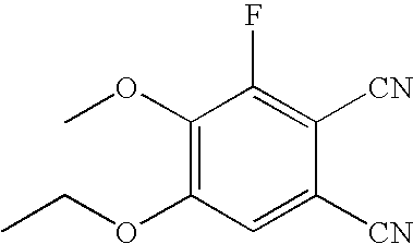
C1(OC)=C(OCC)C=C([CN])C([CN])=C1F
